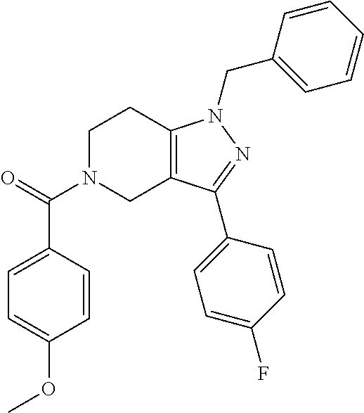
C1N(C(=O)C2=CC=C(OC)C=C2)CC2=C(C1)N(CC1=CC=CC=C1)N=C2C1=CC=C(F)C=C1
